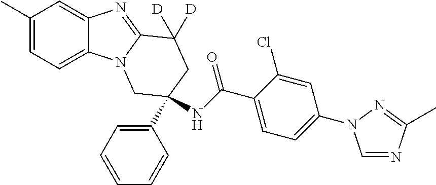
C1(C)=CC=C2C(=C1)N=C1N2CC(NC(C2=CC=C(N3C=NC(C)=N3)C=C2Cl)=O)(C2=CC=CC=C2)CC1([D])[D]
